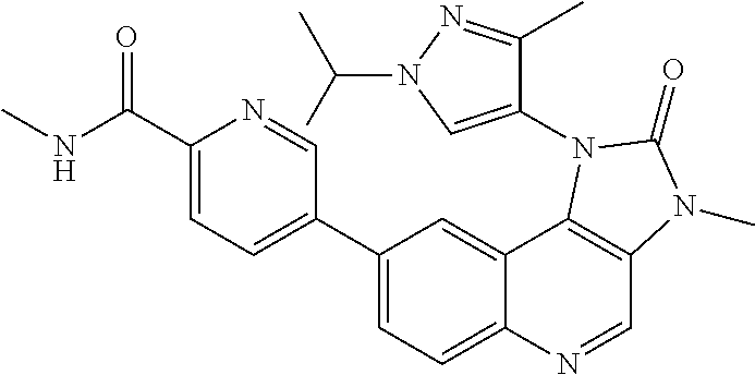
C1(C(NC)=O)=CC=C(C2=CC=C3C(=C2)C2=C(C=N3)N(C)C(=O)N2C2=CN(C(C)C)N=C2C)C=N1
